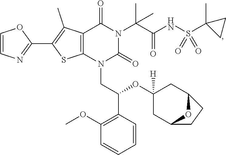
C12=C(N(CC(C3=C(OC)C=CC=C3)OC3([H])CC4OC(C3)CC4)C(=O)N(C(C(=O)NS(C3(C)CC3)(=O)=O)(C)C)C1=O)SC(C1=NC=CO1)=C2C
